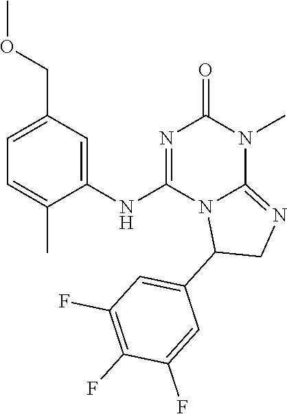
C1=C(COC)C=C(NC2=NC(=O)N(C)C3=NCC(C4=CC(F)=C(F)C(F)=C4)N23)C(C)=C1
